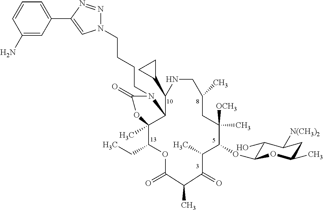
C(CCN1C(=O)OC2(C)C(CC)OC(=O)C(C)C(=O)C(C)C(OC3C(O)C([N(CH3)2])CC(C)O3)C([OCH3])(C)CC(C)CNC(C3CC3)C12)CN1N=NC(C2=CC=CC(N)=C2)=C1
